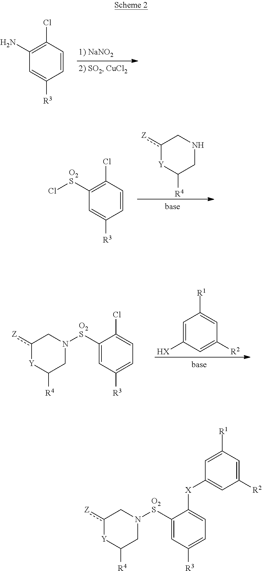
C1(Cl)=C(N)C=C([R3])C=C1.C1(Cl)=C([O2S]Cl)C=C([R3])C=C1.c1([Z])[Y]C([R4])CNC1.C1=C([HX])C=C([R2])C=C1[R1].C1(Cl)=CC=C([R3])C=C1[O2S]N1CC([R4])[Y]c([Z])C1.C1([X]C2=CC([R2])=CC([R1])=C2)=CC=C([R3])C=C1[O2S]N1CC([R4])[Y]c([Z])C1
